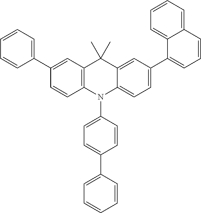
C1(C2=CC=CC=C2)=CC2=C(C=C1)N(C1=CC=C(C3=CC=CC=C3)C=C1)C1=CC=C(C3=CC=CC4=CC=CC=C34)C=C1C2(C)C
